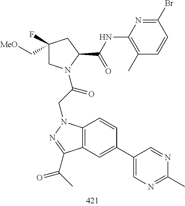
C(C1CC(F)(C[MeO])CN1C(CN1C2=C(C(C(C)=O)=N1)C=C(C1=CN=C(C)N=C1)C=C2)=O)(=O)NC1=C(C)C=CC(Br)=N1
